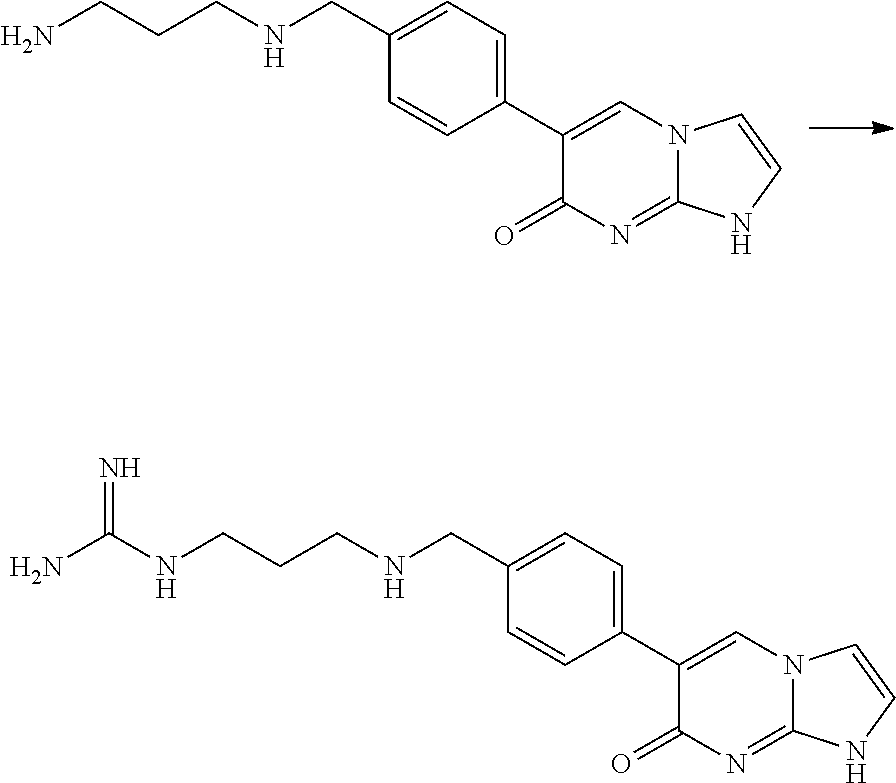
NCCCNCC1=CC=C(C2=CN3C(=NC2=O)NC=C3)C=C1.NC(=N)NCCCNCC1=CC=C(C2=CN3C(=NC2=O)NC=C3)C=C1
